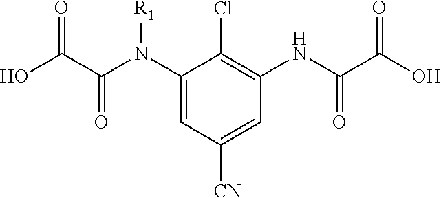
C1(N(C(C(O)=O)=O)[R1])=CC([CN])=CC(NC(=O)C(O)=O)=C1Cl
